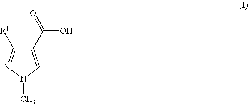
C1(C(=O)O)=CN(C)N=C1[R1]
